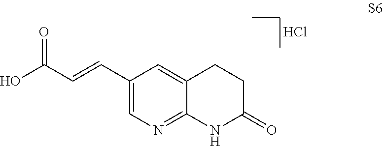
Cl.OC(C=CC1=CN=C2C(=C1)CCC(=O)N2)=O
